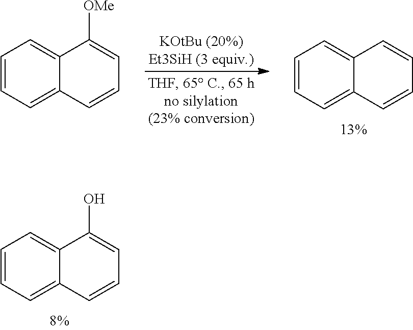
C1=CC=C2C(=C1)C(O)=CC=C2.C1=CC=C2C(=C1)C=CC=C2.C1=CC=C2C(=C1)C([OMe])=CC=C2
